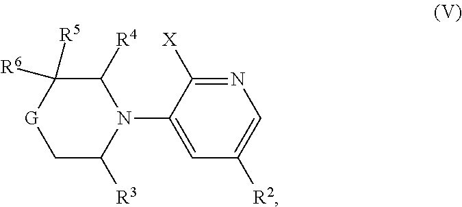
C1([X])=NC=C([R2])C=C1N1C([R4])C([R6])([R5])[G]CC1[R3]
